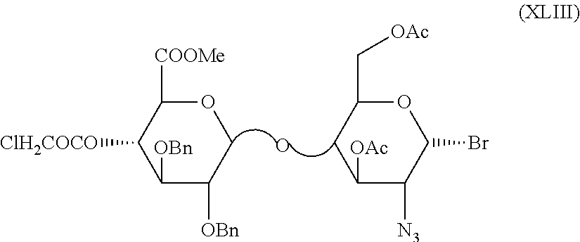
C1([OBn])C([OBn])COC([COOMe])C1[ClH2COCO].O.C1([OAc])C([N3])C(Br)OC(C[OAc])C1
